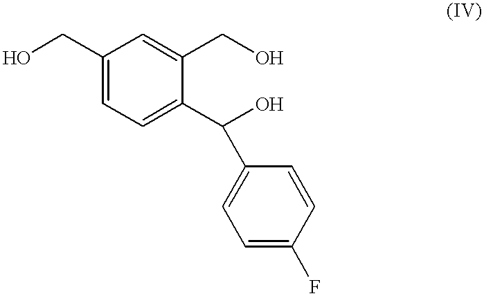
C1(CO)=CC=C(C(O)C2=CC=C(F)C=C2)C(CO)=C1
